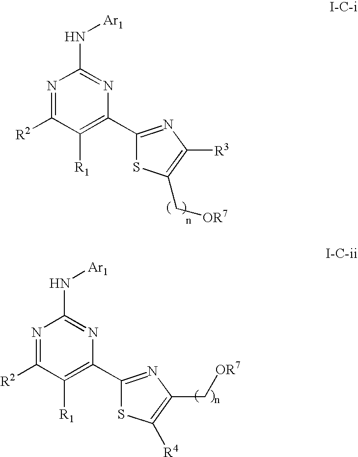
N1=C([R2])C([R1])=C(C2=NC([R3])=C(C[OR7])S2)N=C1N[Ar1].N1=C([R2])C([R1])=C(C2=NC(C[OR7])=C([R4])S2)N=C1N[Ar1]
